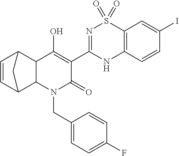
N1=C(C2=C(O)C3C(N(CC4=CC=C(F)C=C4)C2=O)C2C=CC3C2)NC2=C(S1(=O)=O)C=C(I)C=C2
